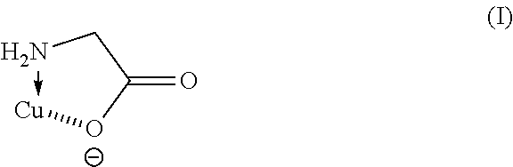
N1->[Cu][O-]C(=O)C1
